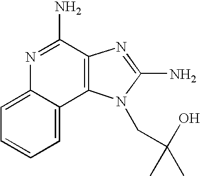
C1=C2C(=CC=C1)N=C(N)C1=C2N(CC(O)(C)C)C(N)=N1
